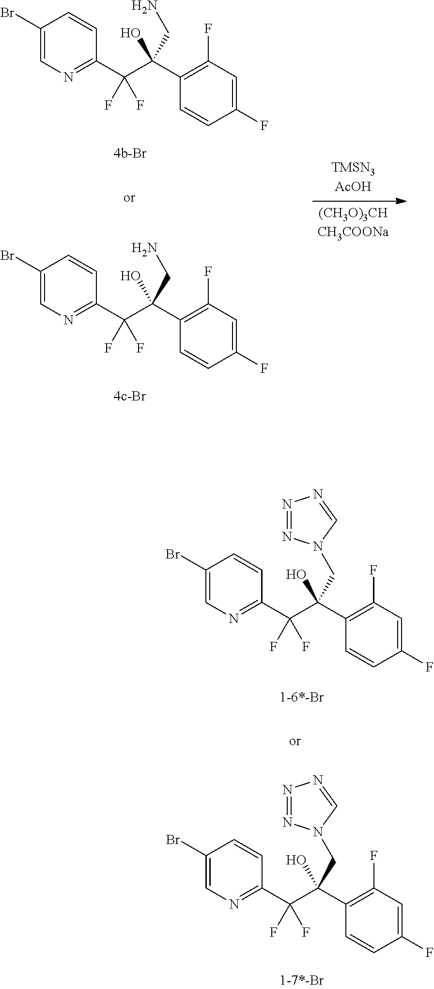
C1(Br)=CN=C(C(C(C2=C(F)C=C(F)C=C2)(O)CN)(F)F)C=C1.C1(Br)=CN=C(C(C(C2=C(F)C=C(F)C=C2)(O)CN)(F)F)C=C1.C1(Br)=CN=C(C(C(C2=C(F)C=C(F)C=C2)(O)CN2N=NN=C2)(F)F)C=C1.C1(Br)=CN=C(C(C(C2=C(F)C=C(F)C=C2)(O)CN2N=NN=C2)(F)F)C=C1
